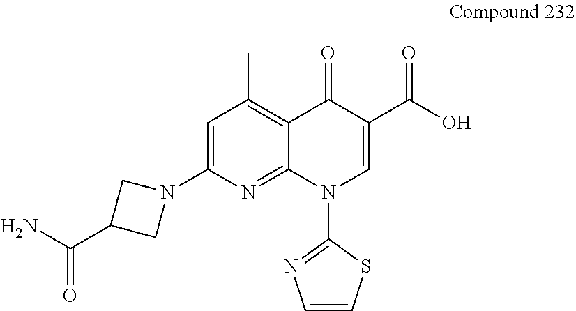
C1=C(N2CC(C(N)=O)C2)N=C2C(=C1C)C(=O)C(C(O)=O)=CN2C1=NC=CS1
